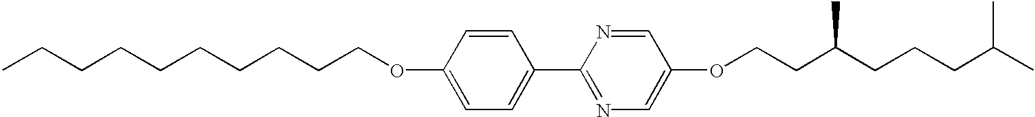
C(CCCCCOC1=CC=C(C2=NC=C(OCCC(CCCC(C)C)C)C=N2)C=C1)CCCC
